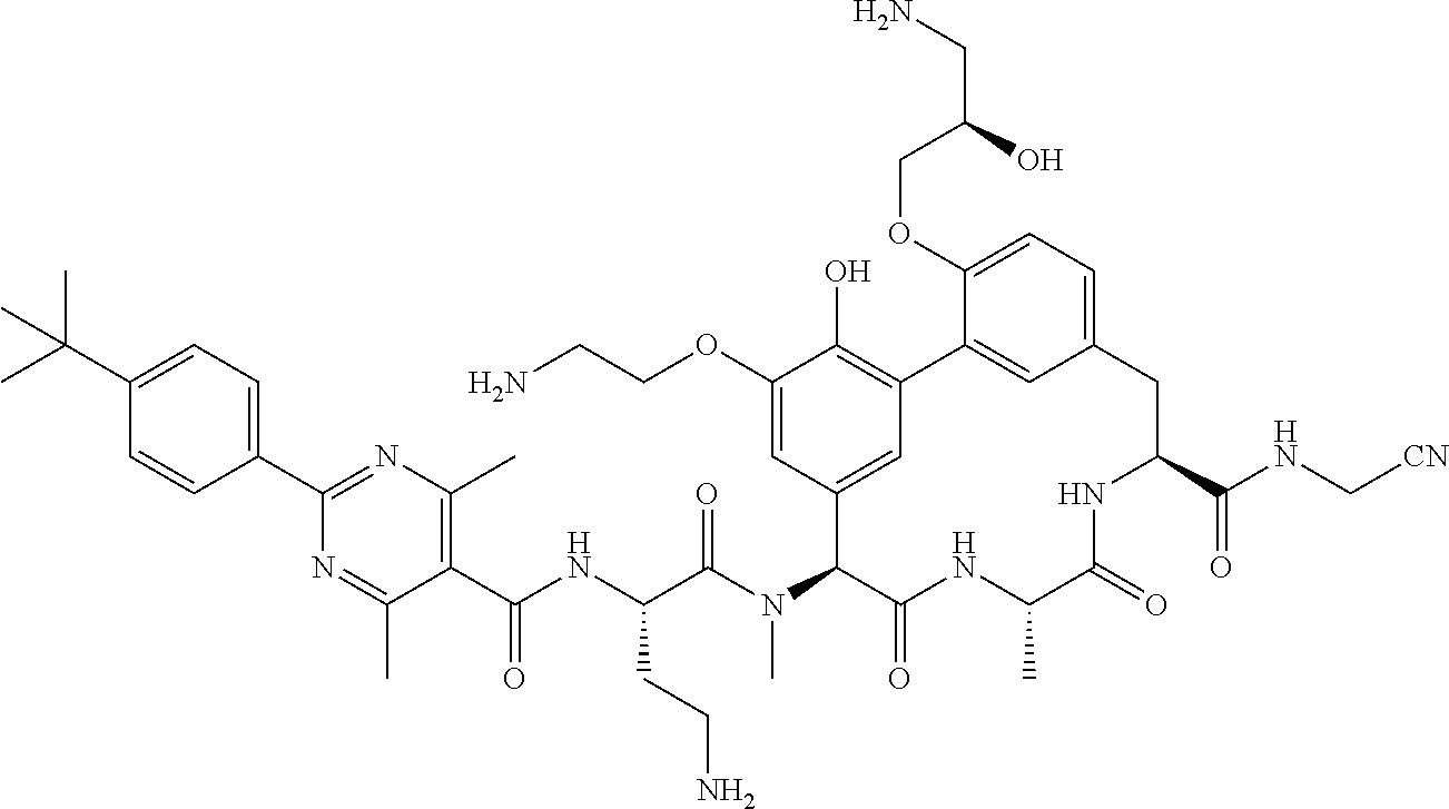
C1(C(NC(C(N(C2C(=O)NC(C)C(=O)NC(C(NC[CN])=O)CC3=CC=C(OCC(O)CN)C(=C3)C3=C(O)C(OCCN)=CC2=C3)C)=O)CCN)=O)=C(C)N=C(C2=CC=C(C(C)(C)C)C=C2)N=C1C
